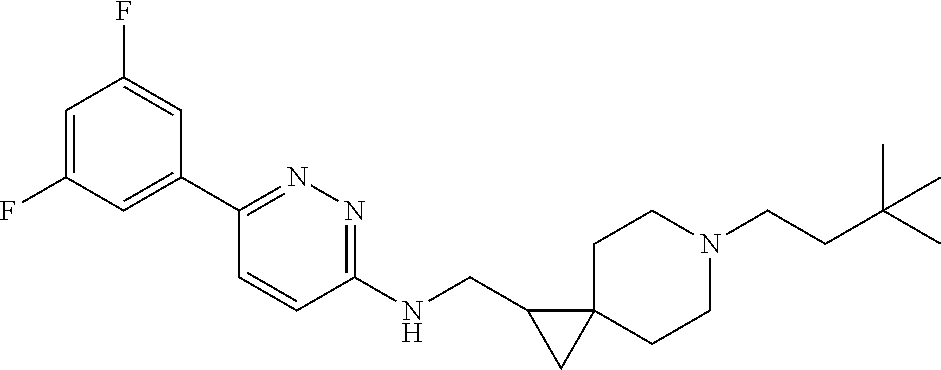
CC(CCN1CCC2(CC1)CC2CNC1=NN=C(C2=CC(F)=CC(F)=C2)C=C1)(C)C
